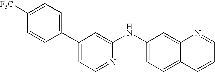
C1(C2=CC=NC(NC3=CC=C4C(=C3)N=CC=C4)=C2)=CC=C([F3C])C=C1
